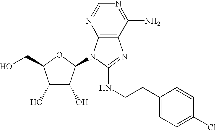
C1(O)C(O)C(N2C3=C(N=C2NCCC2=CC=C(Cl)C=C2)C(N)=NC=N3)OC1CO
